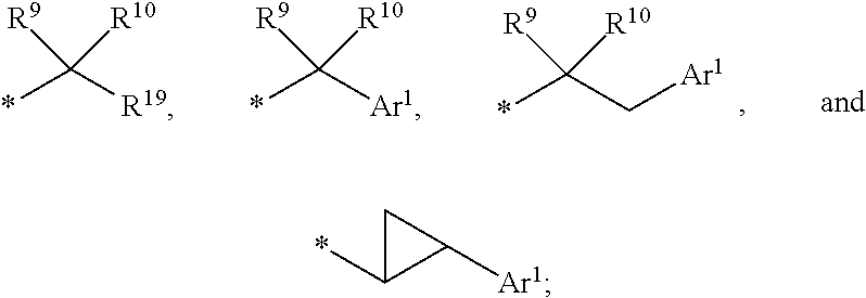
*C(C[Ar1])([R9])[R10].*C([R19])([R9])[R10].*C([Ar1])([R9])[R10].C1C(*)C1[Ar1]
